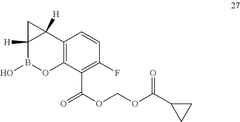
C(OC(C1CC1)=O)OC(=O)C1=C(F)C=CC2=C1OB(O)C1([H])C2([H])C1
